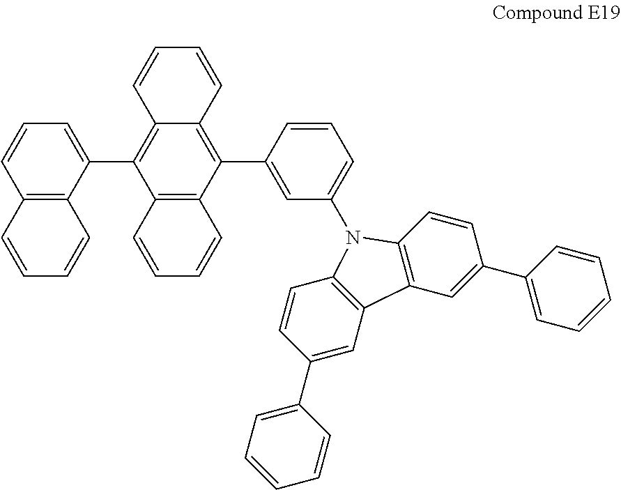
C12=C(C3=CC=CC4=C3C=CC=C4)C3=C(C(C4=CC(N5C6=C(C=C(C7=CC=CC=C7)C=C6)C6=C5C=CC(C5=CC=CC=C5)=C6)=CC=C4)=C1C=CC=C2)C=CC=C3
